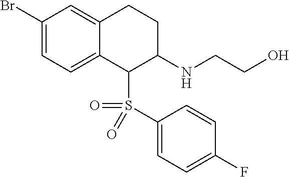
C1(Br)=CC=C2C(=C1)CCC(NCCO)C2S(C1=CC=C(F)C=C1)(=O)=O
